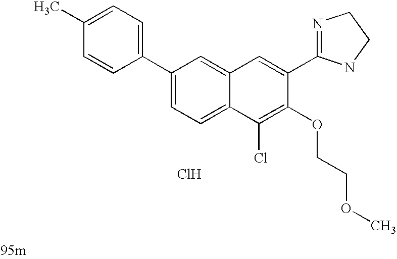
C1=C(C2=NCCN2)C(OCCOC)=C(Cl)C2=CC=C(C3=CC=C(C)C=C3)C=C12.Cl
